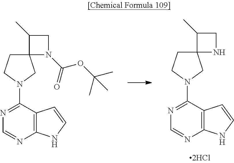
C1(C)C2(N(C(OC(C)(C)C)=O)C1)CCN(C1=NC=NC3=C1C=CN3)C2.C1(C)C2(NC1)CCN(C1=NC=NC3=C1C=CN3)C2
